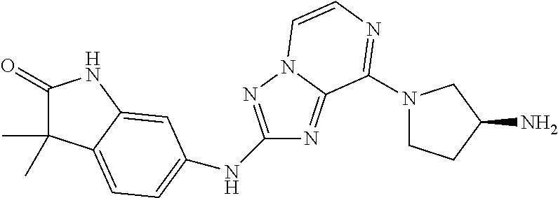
C1(=O)C(C)(C)C2=CC=C(NC3=NN4C(=N3)C(N3CCC(N)C3)=NC=C4)C=C2N1
